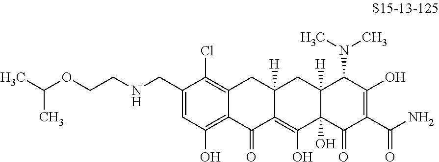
C1(CNCCOC(C)C)=CC(O)=C2C(=C1Cl)CC1([H])C(=C(O)C3(O)C([H])(C1)C(N(C)C)C(O)=C(C(N)=O)C3=O)C2=O
